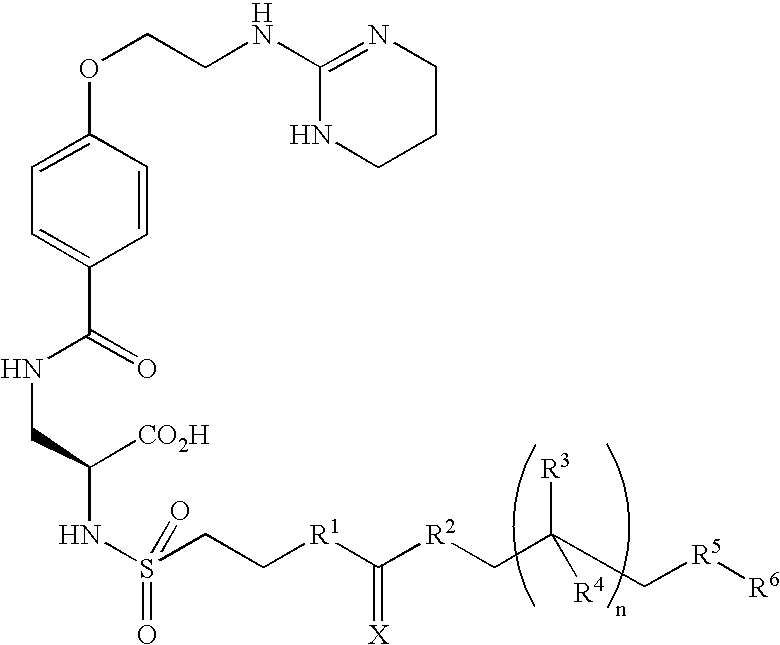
C1=C(OCCNC2=NCCCN2)C=CC(C(=O)NCC(NS(CC[R1]C([R2]CC(C[R5][R6])([R3])[R4])=[X])(=O)=O)[CO2H])=C1
